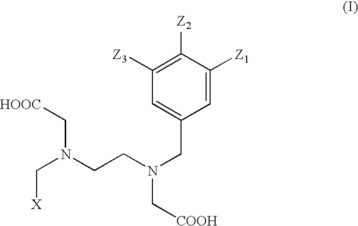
[X]CN(C[HOOC])CCN(CC1=CC([Z3])=C([Z2])C([Z1])=C1)C[COOH]
